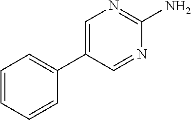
C1=CC=CC(C2=CN=C(N)N=C2)=C1
